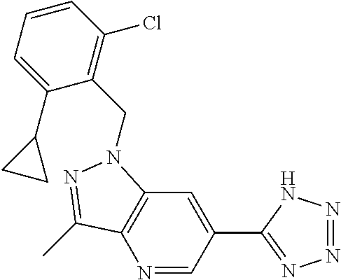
N1=CC(C2=NN=NN2)=CC2=C1C(C)=NN2CC1=C(Cl)C=CC=C1C1CC1
